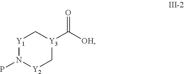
[Y1]1N(P)[Y2]C[Y3](C([OH])=O)C1
